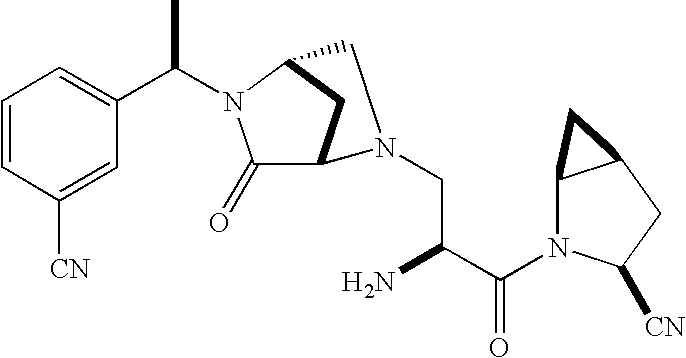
C1=CC([CN])=CC(C(C)N2C(=O)C3CC2CN3CC(N)C(N2C3C(CC2[CN])C3)=O)=C1
